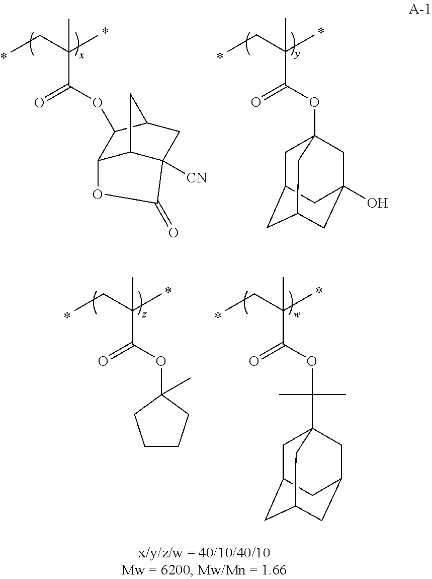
CCC(C)(C)C(OC1C2C3C([CN])(CC1C3)C(=O)O2)=O.CCC(C)(C)C(OC12CC3CC(CC(O)(C1)C3)C2)=O.CCC(C)(C)C(OC(C)(C)C12CC3CC(CC(C1)C3)C2)=O.CCC(C)(C)C(OC1(C)CCCC1)=O
